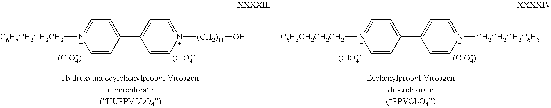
C1=N([C6H5CH2CH2CH2])C=CC(C2=CC=N([CH2CH2CH2C6H5])C=C2)=C1.[(ClO4)].[(ClO4)].C1=N([C6H5CH2CH2CH2])C=CC(C2=CC=N([(CH2)11]O)C=C2)=C1.[(ClO4)].[(ClO4)]
